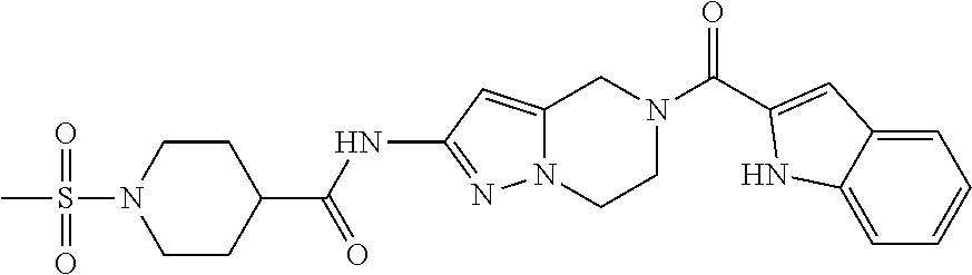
C1N(S(C)(=O)=O)CCC(C(NC2=NN3C(=C2)CN(C(=O)C2=CC4=CC=CC=C4N2)CC3)=O)C1
